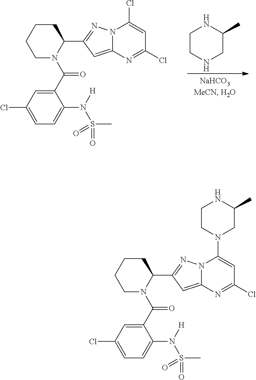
C1CNCC(C)N1.C1N(C(C2=CC(Cl)=CC=C2N([H])S(C)(=O)=O)=O)C(C2=NN3C(=C2)N=C(Cl)C=C3Cl)CCC1.C1N(C(C2=CC(Cl)=CC=C2N([H])S(C)(=O)=O)=O)C(C2=NN3C(=C2)N=C(Cl)C=C3N2CCNC(C)C2)CCC1
